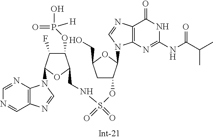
C1C(OS(NCC2C(OP(O)([H])=O)C(F)C(N3C4=C(C=NC=N4)N=C3)O2)(=O)=O)C(N2C3=C(C(=O)NC(NC(C(C)C)=O)=N3)N=C2)OC1CO
